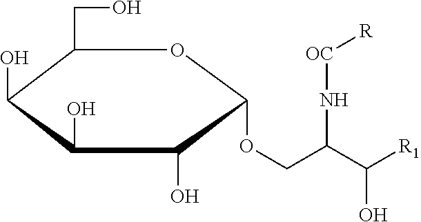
C1(CO)C(O)C(O)C(O)C(OCC(C([R1])O)N[OC][R])O1
